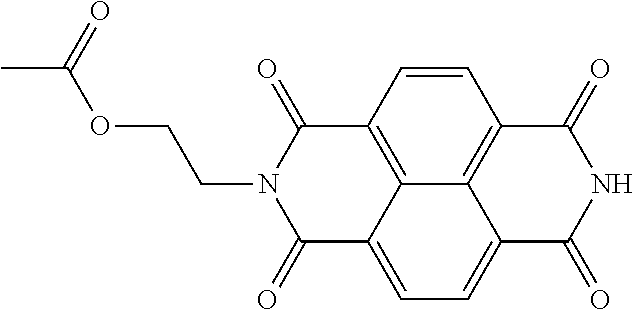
N1C(=O)C2=C3C(=CC=C4C3=C(C=C2)C(=O)N(CCOC(C)=O)C4=O)C1=O
